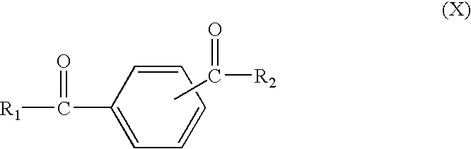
C1=CC(C(=O)[R1])=CC=C1.CC([R2])=O
